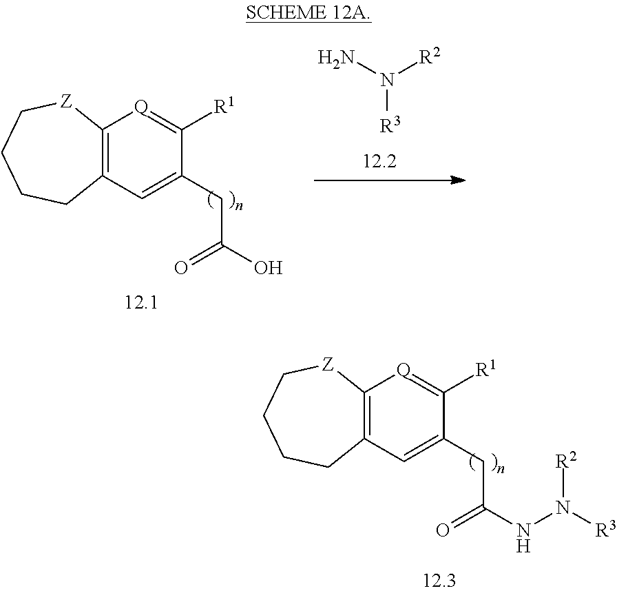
C12=C(C=C(CC(O)=O)C([R1])=[Q]1)CCCC[Z]2.NN([R2])[R3].C12=C(C=C(CC(NN([R3])[R2])=O)C([R1])=[Q]1)CCCC[Z]2
